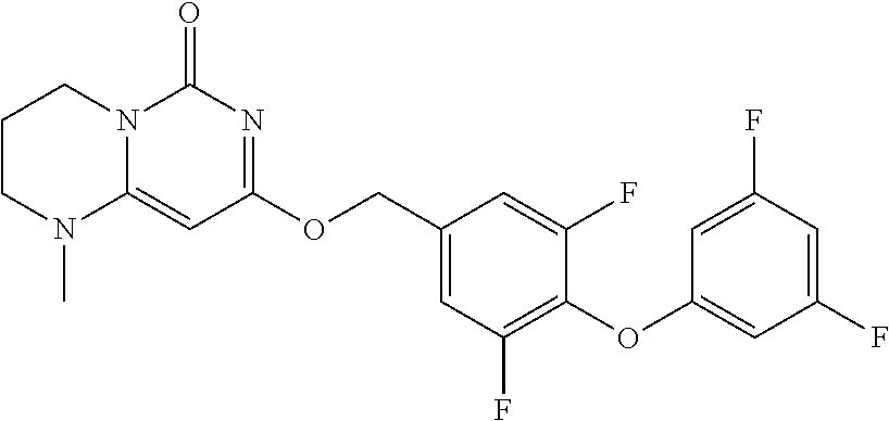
C1(OCC2=CC(F)=C(OC3=CC(F)=CC(F)=C3)C(F)=C2)=NC(=O)N2C(=C1)N(C)CCC2
